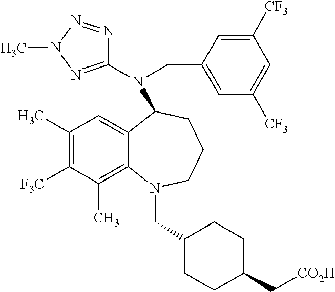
C12=CC(C)=C([F3C])C(C)=C1N(CC1CCC(C[CO2H])CC1)CCCC2N(CC1=CC([CF3])=CC([CF3])=C1)C1=NN(C)N=N1
